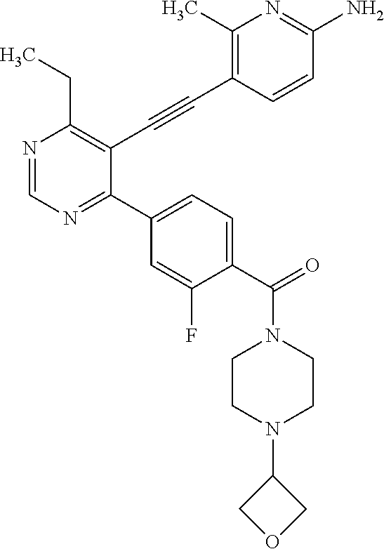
N1=CN=C(C2=CC=C(C(N3CCN(C4COC4)CC3)=O)C(F)=C2)C(C#CC2=C(C)N=C(N)C=C2)=C1CC
